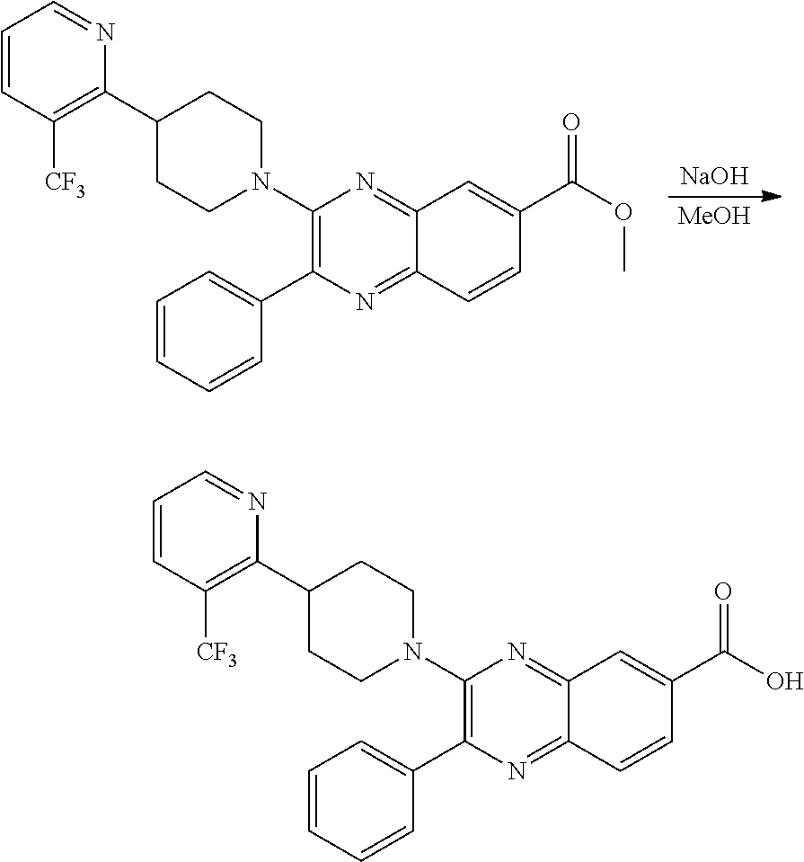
[MeOH].[NaOH].C1(N2CCC(C3=C([CF3])C=CC=N3)CC2)=C(C2=CC=CC=C2)N=C2C(=N1)C=C(C(=O)OC)C=C2.C1(N2CCC(C3=C([CF3])C=CC=N3)CC2)=C(C2=CC=CC=C2)N=C2C(=N1)C=C(C(=O)O)C=C2
